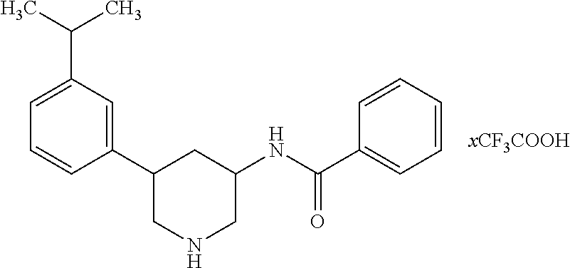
C1(C2CNCC(NC(=O)C3=CC=CC=C3)C2)=CC(C(C)C)=CC=C1
